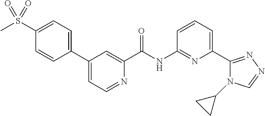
C1(C2=CC=C(S(=O)(=O)C)C=C2)=CC=NC(C(NC2=NC(C3=NN=CN3C3CC3)=CC=C2)=O)=C1
